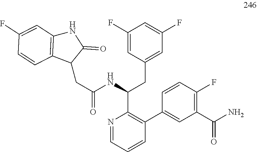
N1=CC=CC(C2=CC(C(N)=O)=C(F)C=C2)=C1C(NC(CC1C(=O)NC2=C1C=CC(F)=C2)=O)CC1=CC(F)=CC(F)=C1
